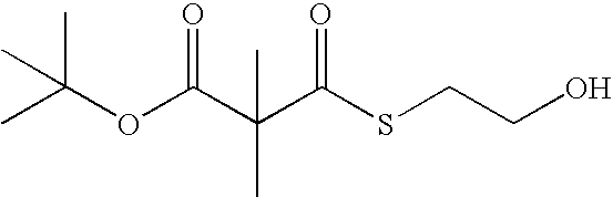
CC(OC(C(C(SCCO)=O)(C)C)=O)(C)C
